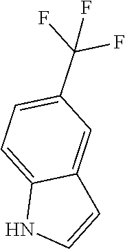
N1C=CC2=CC(C(F)(F)F)=CC=C12
